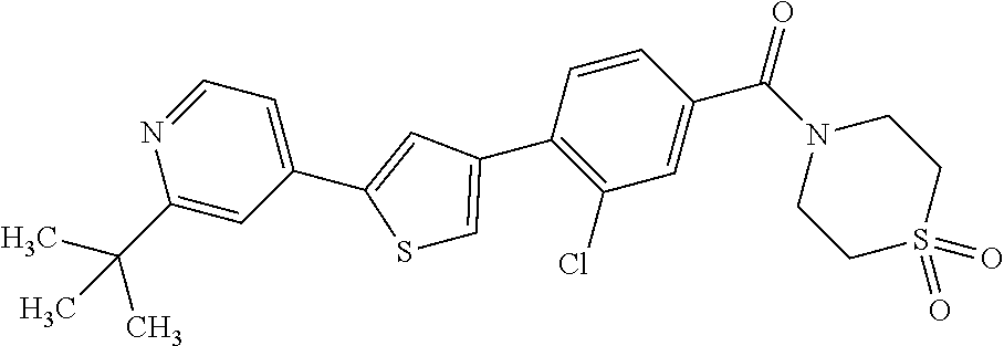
C1=NC(C(C)(C)C)=CC(C2=CC(C3=C(Cl)C=C(C(N4CCS(=O)(=O)CC4)=O)C=C3)=CS2)=C1
